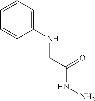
C1=CC=CC(NCC(NN)=O)=C1
